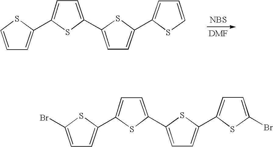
[NBS].C1=CSC(C2=CC=C(C3=CC=C(C4=CC=CS4)S3)S2)=C1.C1=C(Br)SC(C2=CC=C(C3=CC=C(C4=CC=C(Br)S4)S3)S2)=C1
